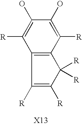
C12=C(C([R])=C(O)C(O)=C1[R])C([R])([R])C([R])=C2[R]
